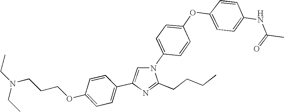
N1(C2=CC=C(OC3=CC=C(NC(C)=O)C=C3)C=C2)C=C(C2=CC=C(OCCCN(CC)CC)C=C2)N=C1CCCC
